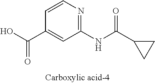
C1(NC(C2CC2)=O)=NC=CC(C(O)=O)=C1
